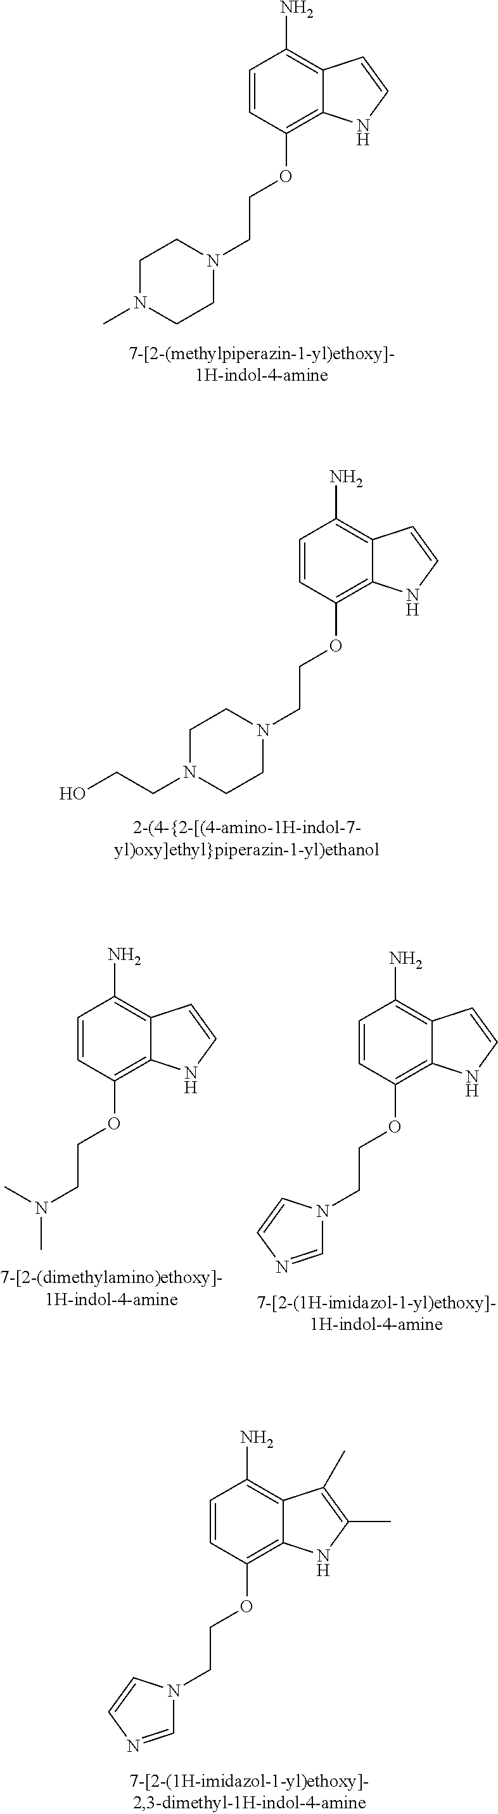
C1=CC(OCCN2CCN(CCO)CC2)=C2C(=C1N)C=CN2.C1=CC(OCCN2C=NC=C2)=C2C(=C1N)C(C)=C(C)N2.C1=CC(OCCN(C)C)=C2C(=C1N)C=CN2.C1=CC(OCCN2C=NC=C2)=C2C(=C1N)C=CN2.C1=CC(OCCN2CCN(C)CC2)=C2C(=C1N)C=CN2
